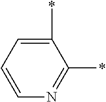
C1=C(*)C(*)=NC=C1
